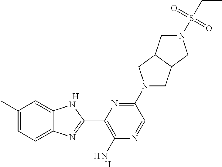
C1(C)=CC=C2C(=C1)NC(C1=C(N)N=CC(N3CC4C(C3)CN(S(CC)(=O)=O)C4)=N1)=N2.[H].[H].[H]
